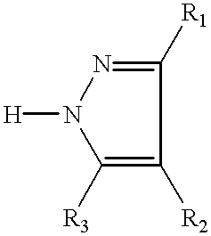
C1([R3])=C([R2])C([R1])=NN1[H]
